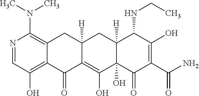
C12=C(O)C=NC(N(C)C)=C1CC1([H])C(=C(O)C3(O)C([H])(C1)C(NCC)C(O)=C(C(N)=O)C3=O)C2=O
